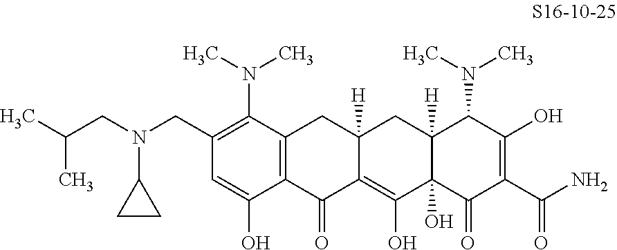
C1(CN(CC(C)C)C2CC2)=C(N(C)C)C2=C(C(O)=C1)C(=O)C1=C(O)C3(O)C([H])(CC1([H])C2)C(N(C)C)C(O)=C(C(N)=O)C3=O
